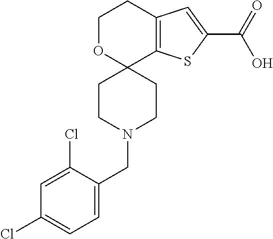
C1OC2(C3=C(C1)C=C(C(O)=O)S3)CCN(CC1=CC=C(Cl)C=C1Cl)CC2
